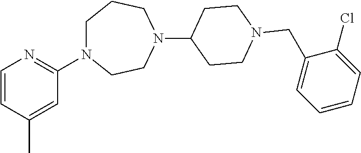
ClC1=CC=CC=C1CN1CCC(N2CCN(C3=NC=CC(C)=C3)CCC2)CC1
